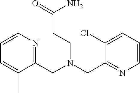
C1=CN=C(CN(CC2=NC=CC=C2Cl)CCC(=O)N)C(C)=C1
